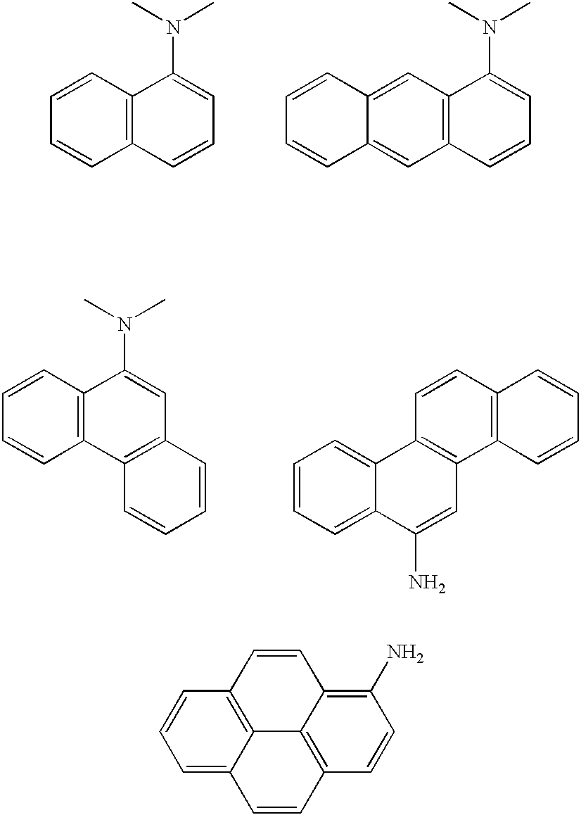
C1=C2C3=C(C=C1)C=CC1=C(N)C=CC(=C31)C=C2.C1=CC=CC2=C1C(N(C)C)=CC=C2.C1=C2C(=CC3=C1C(N(C)C)=CC=C3)C=CC=C2.C1=CC=CC2=C1C(N(C)C)=CC1=C2C=CC=C1.C1=CC2=C(C3=C1C=CC=C3)C=C(N)C1=CC=CC=C21
